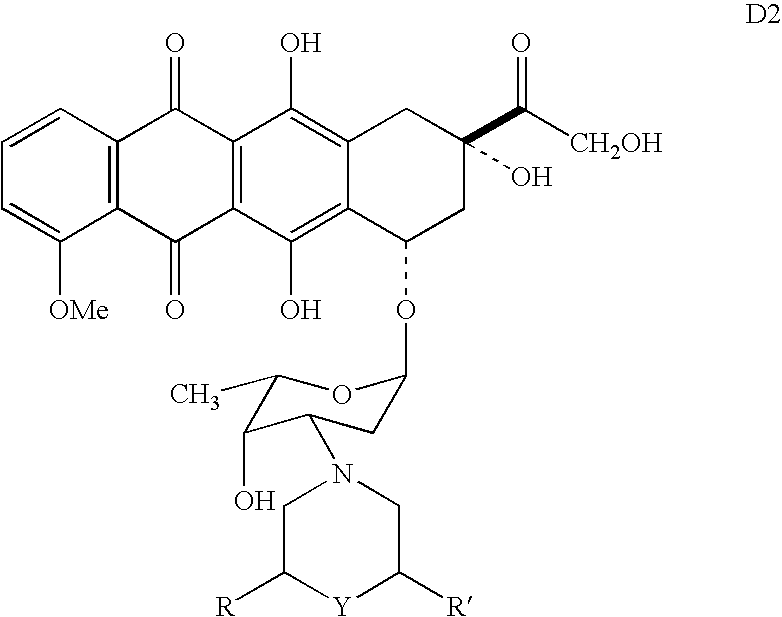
C1=C([OMe])C2=C(C=C1)C(=O)C1=C(C2=O)C(O)=C2C(=C1O)CC(C([CH2OH])=O)(O)CC2OC1CC(N2CC([R])[Y]C([R])C2)C(O)C(C)O1
